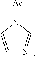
C1=CN([Ac])C=N1
